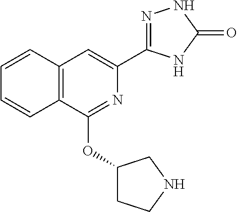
C1=CC2=C(C=C1)C(OC1CCNC1)=NC(C1=NNC(=O)N1)=C2
